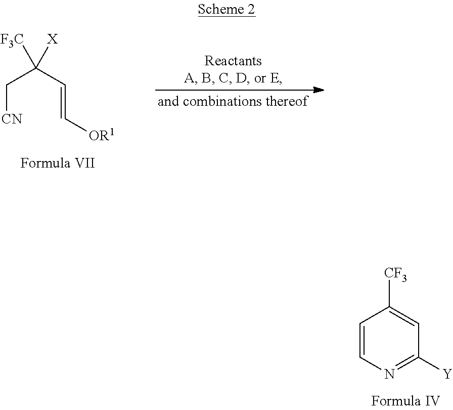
[CN]CC(C=C[OR1])([F3C])[X].C1=CN=C([Y])C=C1[CF3]
